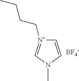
C1=CN(C)C=[N+]1CCCC.[BF4-]
